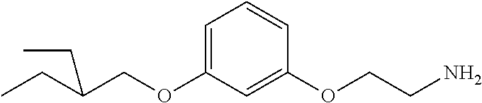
C1=C(OCC(CC)CC)C=C(OCCN)C=C1
